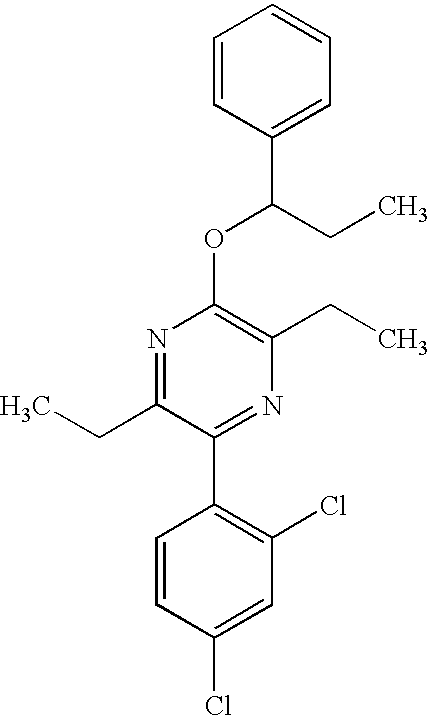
C1(OC(C2=CC=CC=C2)CC)=C(CC)N=C(C2=C(Cl)C=C(Cl)C=C2)C(CC)=N1
